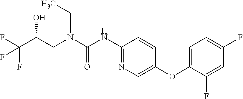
C1(NC(N(CC(C(F)(F)F)O)CC)=O)=NC=C(OC2=CC=C(F)C=C2F)C=C1
